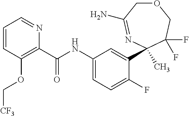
O1CC(N)=NC(C)(C2=CC(NC(=O)C3=C(OC[CF3])C=CC=N3)=CC=C2F)C(F)(F)C1
